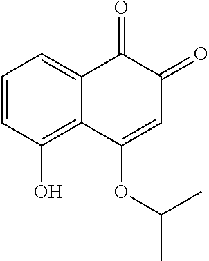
C1=CC(O)=C2C(=C1)C(=O)C(=O)C=C2OC(C)C
